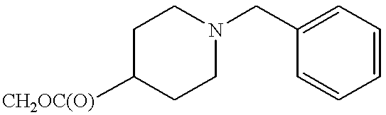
C1CN(CC2=CC=CC=C2)CCC1[CH2OC(O)]
